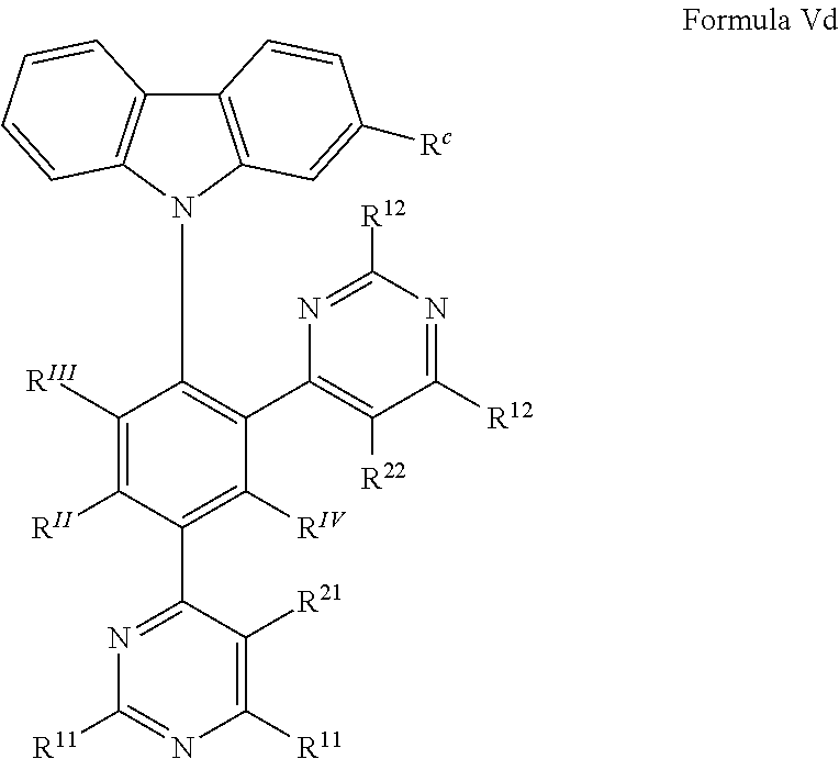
C12=C(N(C3=C(C4=C([R22])C([R12])=NC([R12])=N4)C([RIV])=C(C4=NC([R11])=NC([R11])=C4[R21])C([RII])=C3[RIII])C3=C1C=CC=C3)C=C([Rc])C=C2
